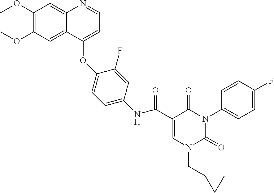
C1=C(C(NC2=CC=C(OC3=CC=NC4=CC(OC)=C(OC)C=C43)C(F)=C2)=O)C(=O)N(C2=CC=C(F)C=C2)C(=O)N1CC1CC1
